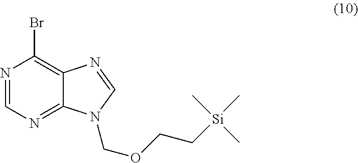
N1=CN=C2C(=C1Br)N=CN2COCC[Si](C)(C)C
